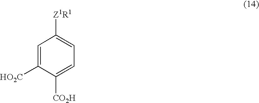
C1=C([HO2C])C([CO2H])=CC=C1[Z1R1]
